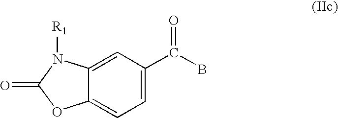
C12=CC(C(B)=O)=CC=C1OC(=O)N2[R1]
